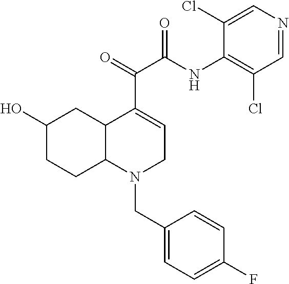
C1=C(Cl)C(NC(C(C2=CCN(CC3=CC=C(F)C=C3)C3C2CC(O)CC3)=O)=O)=C(Cl)C=N1
